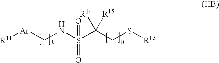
C(NS(C(CS[R16])([R14])[R15])(=O)=O)[Ar][R11]
